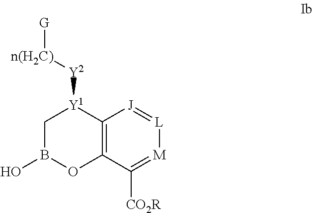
C12=C(C([CO2R])=[M][L]=[J]1)OB(O)C[Y1]2[Y2][n(H2C)][G]
